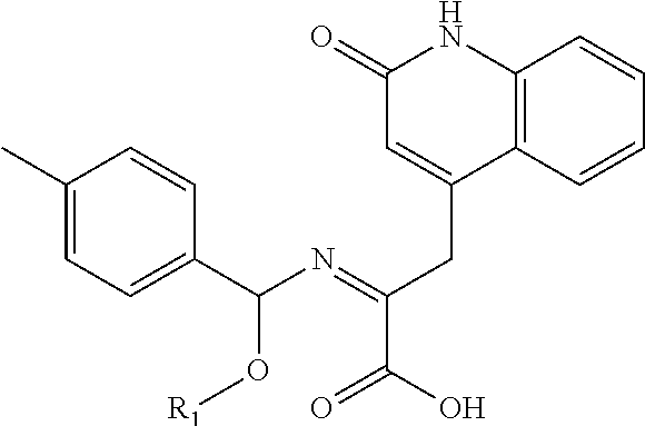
C1(C)=CC=C(C(N=C(CC2=CC(=O)NC3=C2C=CC=C3)C(O)=O)O[R1])C=C1
